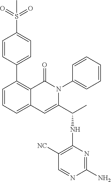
C1=CC=C2C(=C1C1=CC=C(S(=O)(=O)C)C=C1)C(=O)N(C1=CC=CC=C1)C(C(C)NC1=C([NC])C=NC(N)=N1)=C2
